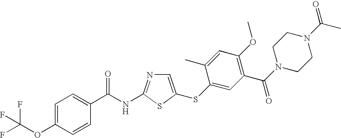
C1=C(SC2=CC(C(N3CCN(C(C)=O)CC3)=O)=C(OC)C=C2C)SC(NC(=O)C2=CC=C(OC(F)(F)F)C=C2)=N1
